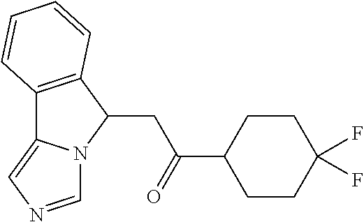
C12=C(C(CC(C3CCC(F)(F)CC3)=O)N3C1=CN=C3)C=CC=C2
